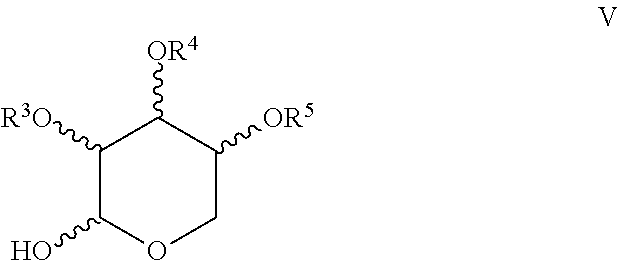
OC1OCC([OR5])C([OR4])C1[R3O]
